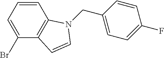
C1=CC=C(Br)C2=C1N(CC1=CC=C(F)C=C1)C=C2
